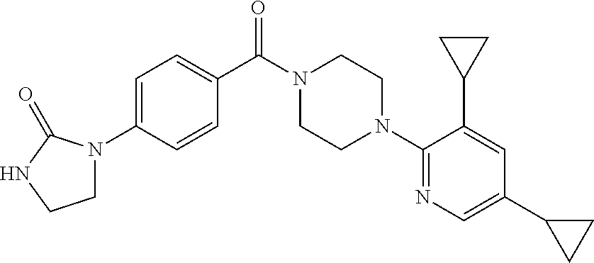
C1=C(N2CCNC2=O)C=CC(C(N2CCN(C3=NC=C(C4CC4)C=C3C3CC3)CC2)=O)=C1
